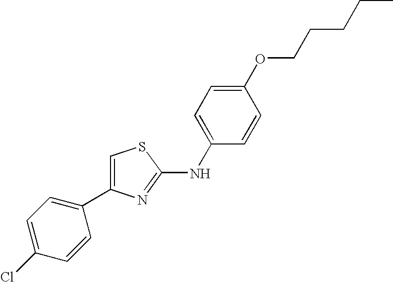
C1=C(NC2=NC(C3=CC=C(Cl)C=C3)=CS2)C=CC(OCCCCC)=C1
